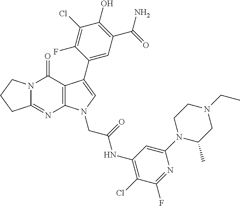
C12=NC3=C(C(=O)N1CCC2)C(C1=CC(C(=O)N)=C(O)C(Cl)=C1F)=CN3CC(=O)NC1=C(Cl)C(F)=NC(N2C(C)CN(CC)CC2)=C1
